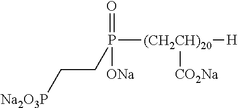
[Na2O3P]CCP([(CH2CH)20]([H])[CO2Na])(=O)[ONa]
